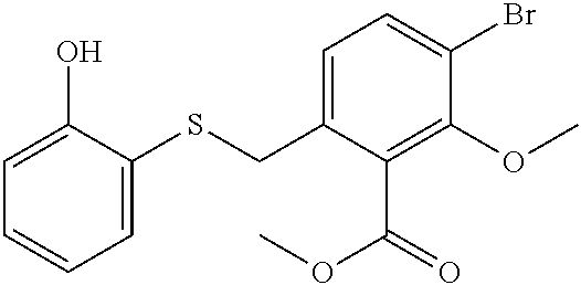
C1=C(O)C(SCC2=CC=C(Br)C(OC)=C2C(=O)OC)=CC=C1
